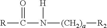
[R]C(=O)N([H])[(CH2)a][R2]
